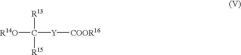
[R14O]C([Y][COOR16])([R13])[R15]
